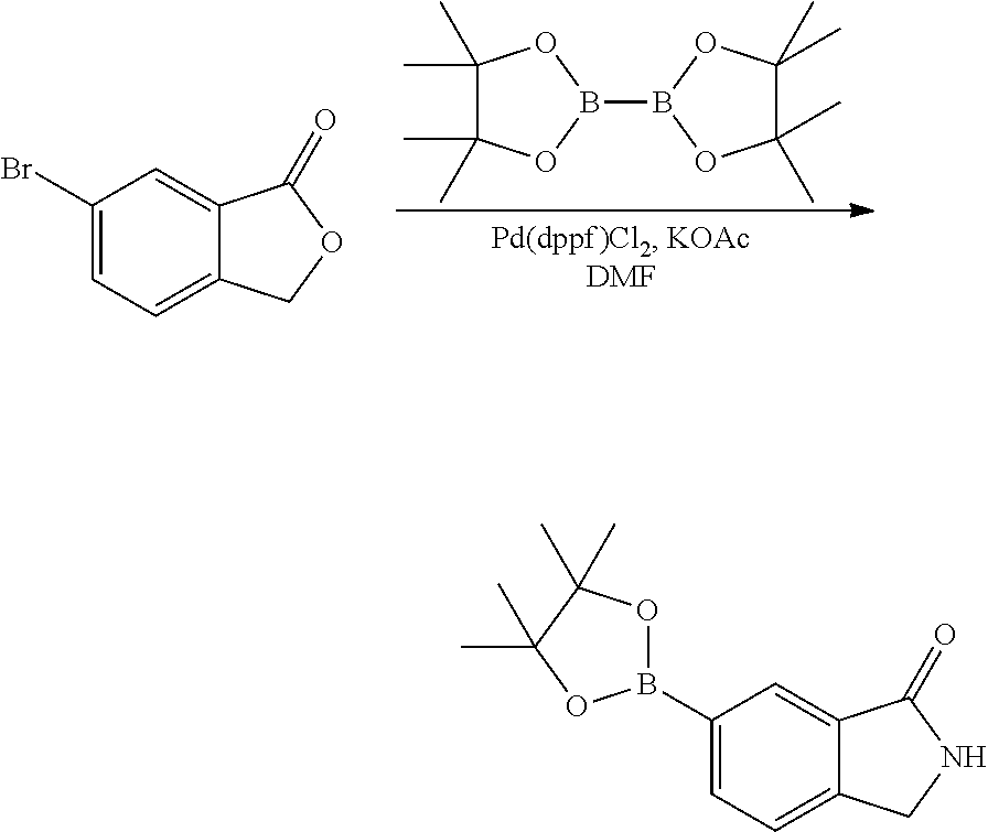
C1(Br)=CC=C2C(=C1)C(=O)OC2.C1(C)(C)C(C)(C)OB(B2OC(C)(C)C(C)(C)O2)O1.O1B(C2=CC=C3C(=C2)C(=O)NC3)OC(C)(C)C1(C)C
